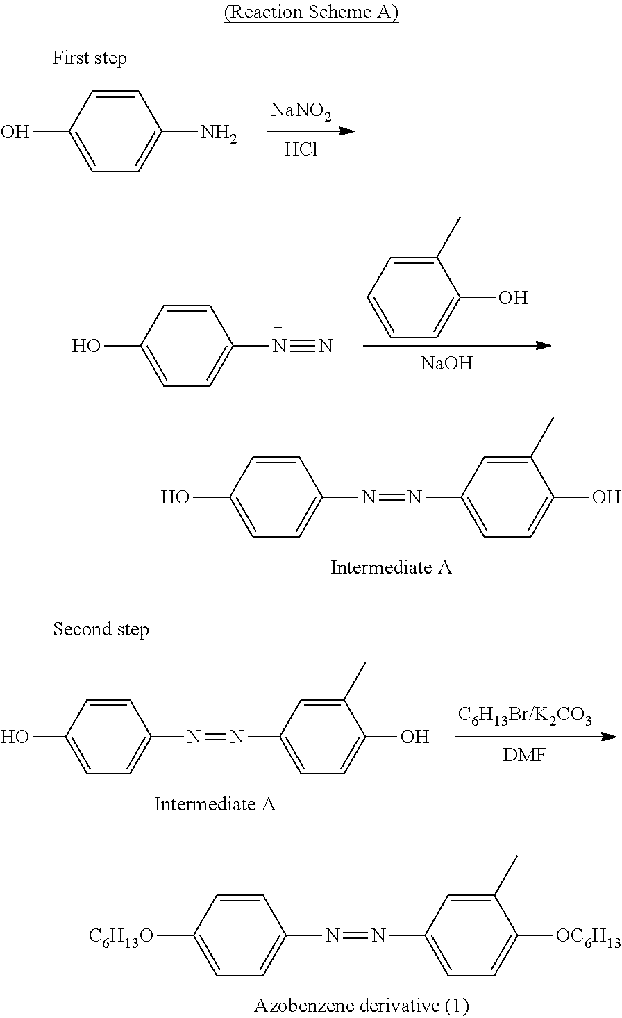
[NaOH].C1(C)=CC=CC=C1O.C1=CC(O)=CC=C1N#N.C1=CC(O)=CC=C1N=NC1=CC=C(O)C(C)=C1.C1=CC([C6H13O])=CC=C1N=NC1=CC=C([OC6H13])C(C)=C1.[NaNO2].Cl.C1=CC(O)=CC=C1N.[DMF].C1=CC(O)=CC=C1N=NC1=CC=C(O)C(C)=C1
